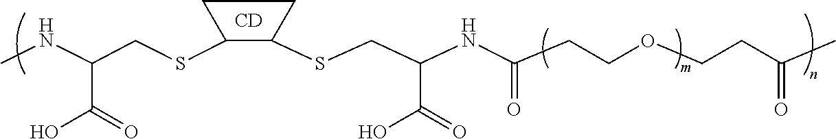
C1(SCC(NC)C(O)=O)C(SCC(NC(CCOCCC(C)=O)=O)C(O)=O)CC1.[CD]
